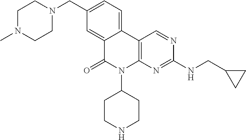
C12=CC(CN3CCN(C)CC3)=CC=C1C1=C(N(C3CCNCC3)C2=O)N=C(NCC2CC2)N=C1
